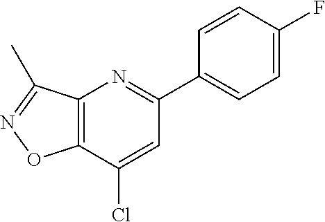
C12=C(C(Cl)=CC(C3=CC=C(F)C=C3)=N1)ON=C2C
